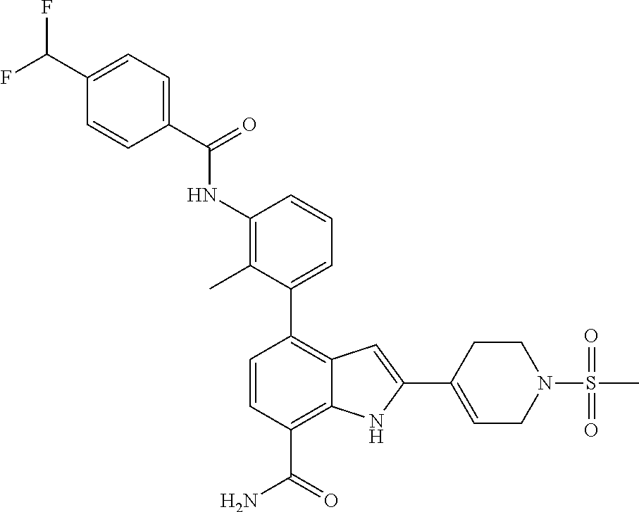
C1=CC(C(N)=O)=C2C(=C1C1=CC=CC(NC(C3=CC=C(C(F)F)C=C3)=O)=C1C)C=C(C1=CCN(S(=O)(C)=O)CC1)N2
